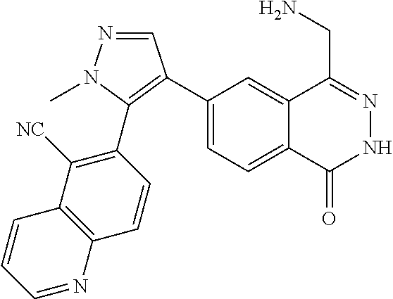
C1(C2=C(C3=C([NC])C4=C(C=C3)N=CC=C4)N(C)N=C2)=CC=C2C(=C1)C(CN)=NNC2=O
